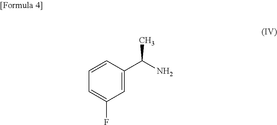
NC(C1=CC(F)=CC=C1)C
